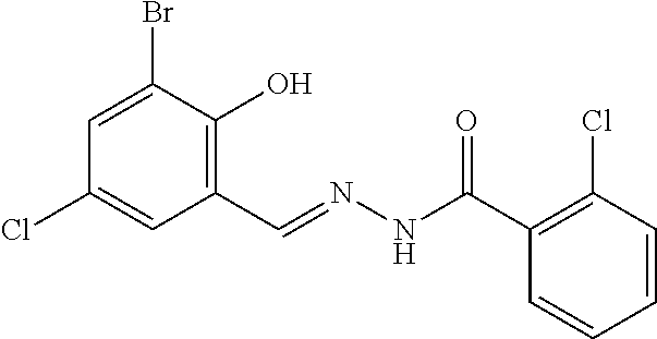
C1=C(Br)C(O)=C(C=NNC(C2=C(Cl)C=CC=C2)=O)C=C1Cl
